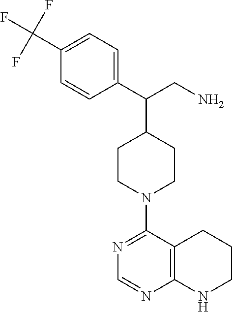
C(C1=CC=C(C(CN)C2CCN(C3=NC=NC4=C3CCCN4)CC2)C=C1)(F)(F)F
